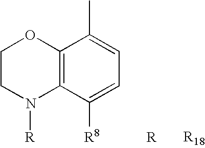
C1CN([R])C2=C(O1)C(C)=CC=C2[R8]
